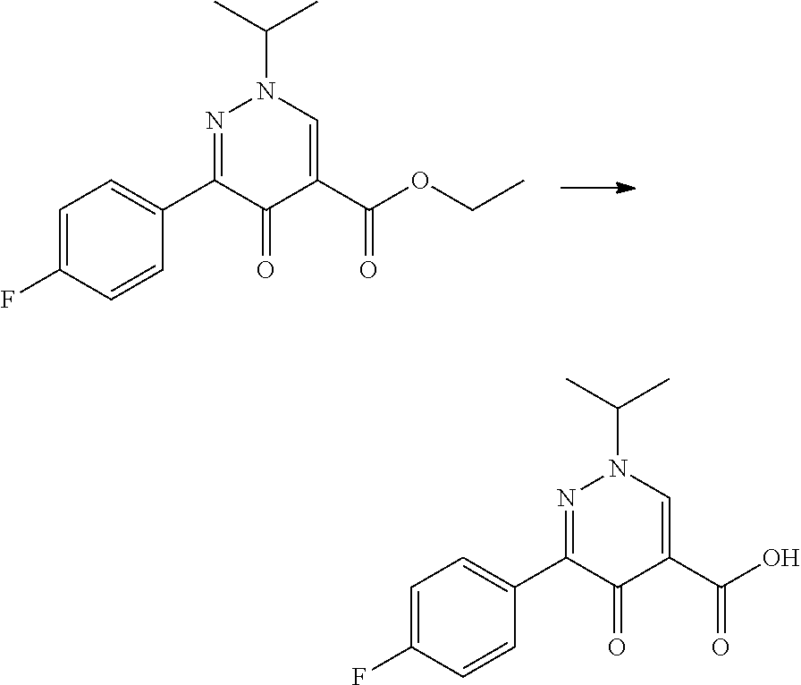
C1=C(F)C=CC(C2=NN(C(C)C)C=C(C(OCC)=O)C2=O)=C1.C1=C(F)C=CC(C2=NN(C(C)C)C=C(C(O)=O)C2=O)=C1
